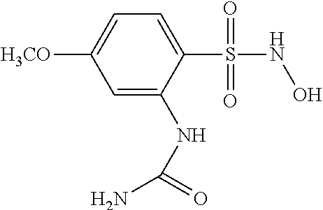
C1(S(NO)(=O)=O)=CC=C([H3CO])C=C1NC(=O)N
